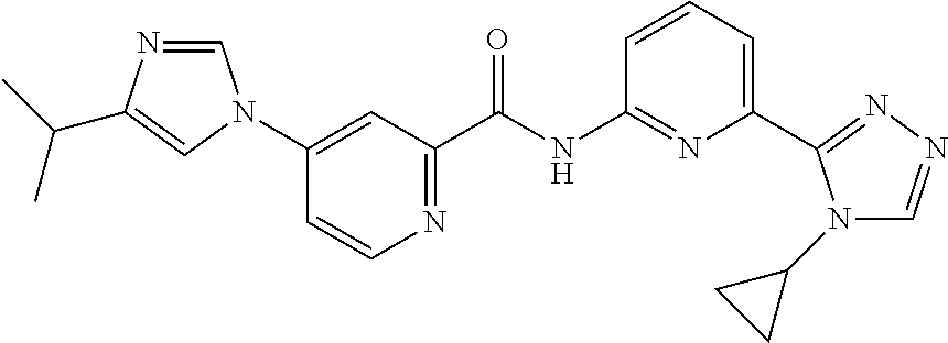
C1=CN=C(C(NC2=NC(C3=NN=CN3C3CC3)=CC=C2)=O)C=C1N1C=NC(C(C)C)=C1
